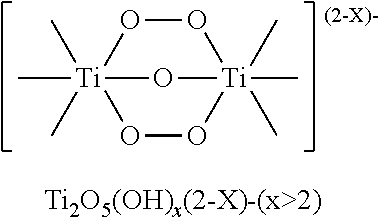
O1O[Ti]2(C)(C)(C)OO[Ti]1(C)(C)(C)O2
